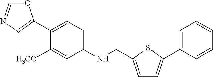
O1C=NC=C1C1=CC=C(NCC2=CC=C(C3=CC=CC=C3)S2)C=C1[H3CO]
